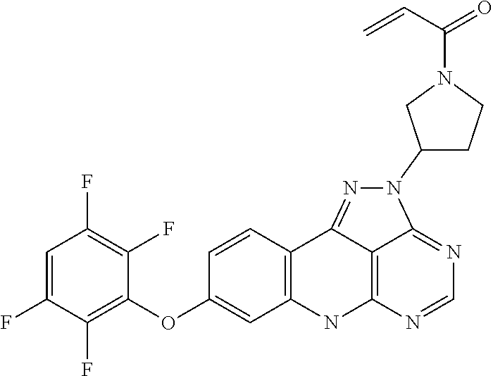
C12=C(C=CC(OC3=C(F)C(F)=CC(F)=C3F)=C1)C1=NN(C3CCN(C(=O)C=C)C3)C3=NC=NC(=C13)N2
